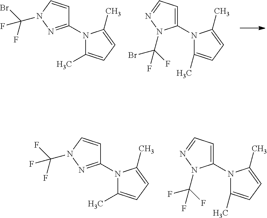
C1(N2C(C)=CC=C2C)=NN(C(F)(F)F)C=C1.C1(N2C(C)=CC=C2C)=CC=NN1C(F)(F)F.C1(N2C(C)=CC=C2C)=NN(C(Br)(F)F)C=C1.C1(N2C(C)=CC=C2C)=CC=NN1C(F)(Br)F
